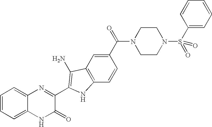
C1=C2C(=CC=C1)N=C(C1=C(N)C3=C(C=CC(C(=O)N4CCN(S(C5=CC=CC=C5)(=O)=O)CC4)=C3)N1)C(=O)N2
